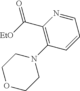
C1(C([EtO])=O)=C(N2CCOCC2)C=CC=N1
